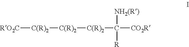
[RO2C][C(R)2][C(R)2][C(R)2]C([CO2R])([NH2(R)])[R]
